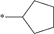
*C1CCCC1
